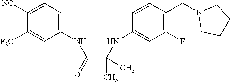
C1(NC(C(NC2=CC(F)=C(CN3CCCC3)C=C2)(C)C)=O)=CC=C([NC])C([F3C])=C1
